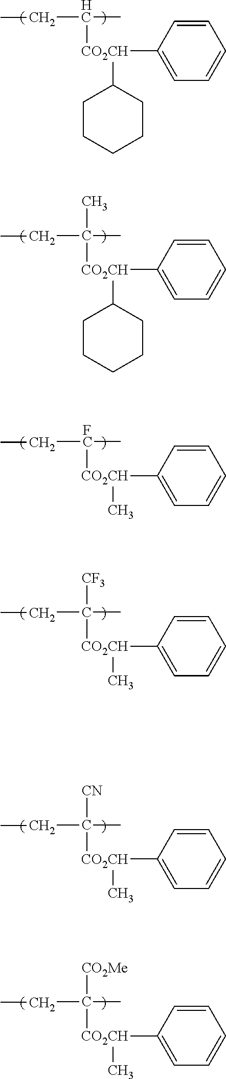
C1=C([CO2CH]([HC](C)CC)C2CCCCC2)C=CC=C1.C1=C([CO2CH](C(C)(CC)C)C2CCCCC2)C=CC=C1.C1=C([CO2CH]([FC](C)CC)C)C=CC=C1.C1=C([CO2CH](C(C)(CC)[CF3])C)C=CC=C1.C1=C([CO2CH](C(C)(CC)[CN])C)C=CC=C1.C1=C([CO2CH](C(C)(CC)[CO2Me])C)C=CC=C1
